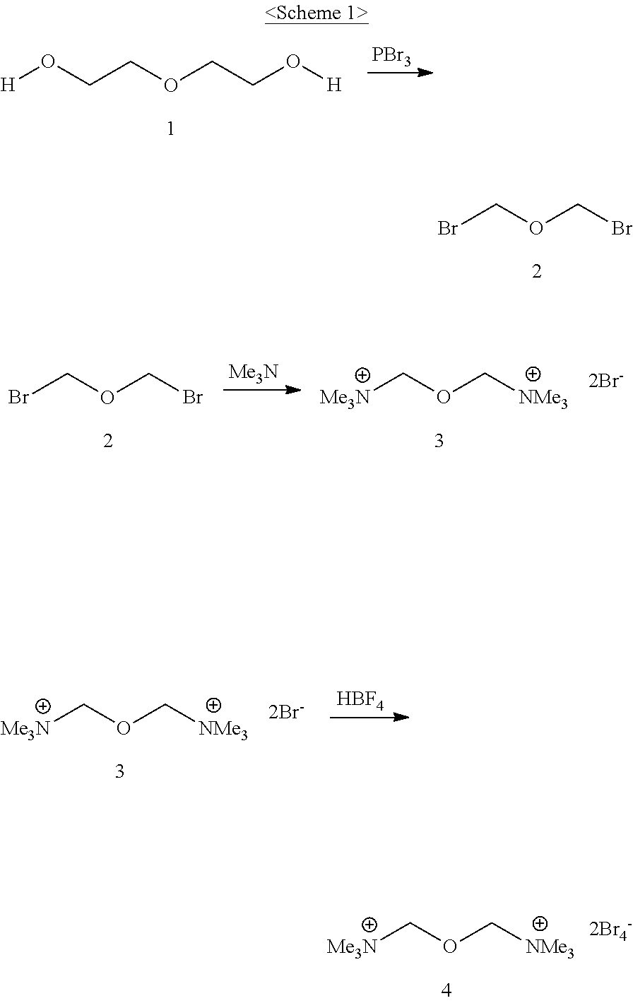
[H]OCCOCCO[H].[PBr3].BrCOCBr.[Me3N].[2Br-].[Me3N]COC[NMe3].BrCOCBr.[HBF4].[2Br-].[Me3N]COC[NMe3].[2Br4-].[Me3N]COC[NMe3]
